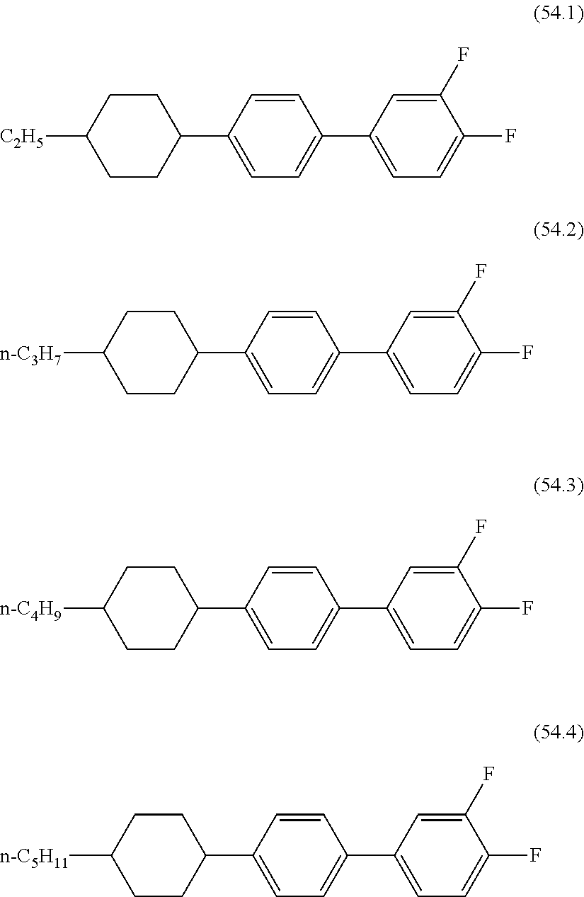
C1(F)=CC=C(C2=CC=C(C3CCC([C2H5])CC3)C=C2)C=C1F.C1(F)=CC=C(C2=CC=C(C3CCC([n-C3H7])CC3)C=C2)C=C1F.C1(F)=CC=C(C2=CC=C(C3CCC([n-C4H9])CC3)C=C2)C=C1F.C1(F)=CC=C(C2=CC=C(C3CCC([n-C5H11])CC3)C=C2)C=C1F
